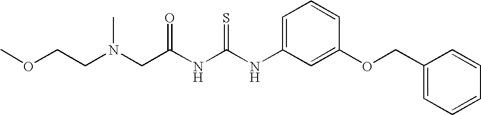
COCCN(CC(NC(NC1=CC=CC(OCC2=CC=CC=C2)=C1)=S)=O)C
